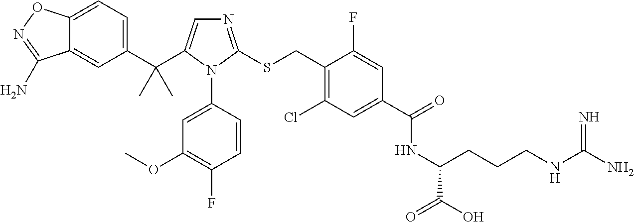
N1=C(SCC2=C(Cl)C=C(C(=O)NC(CCCNC(N)=N)C(=O)O)C=C2F)N(C2=CC(OC)=C(F)C=C2)C(C(C2=CC=C3C(=C2)C(N)=NO3)(C)C)=C1
